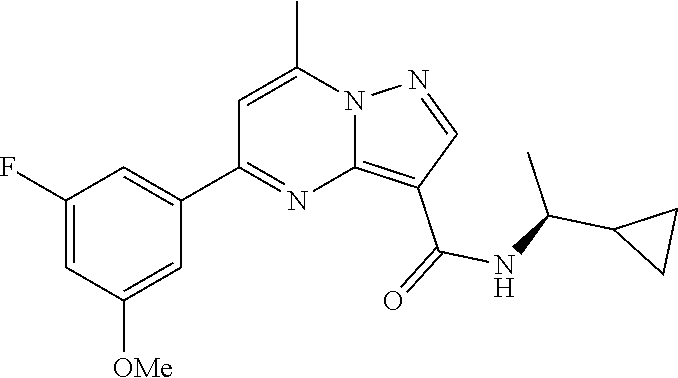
C12=C(C(=O)NC(C3CC3)C)C=NN1C(C)=CC(C1=CC(F)=CC([OMe])=C1)=N2
